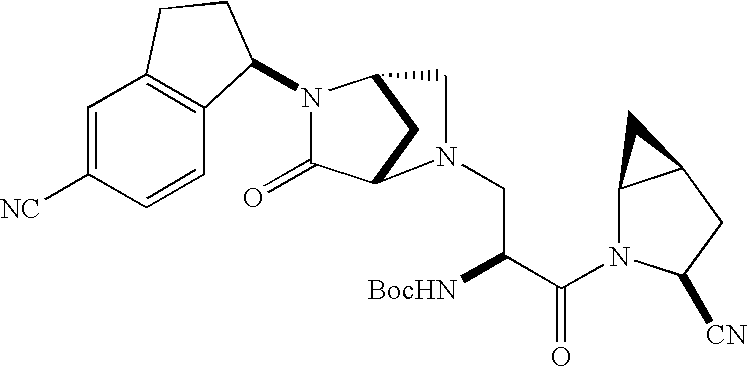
C1(=O)C2CC(CN2CC([BocHN])C(=O)N2C3C(CC2[CN])C3)N1C1C2=C(C=C([NC])C=C2)CC1
